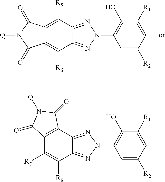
C12=C(C3=NN(C4=C(O)C([R1])=CC([R2])=C4)N=C3C([R8])=C1[R7])C(=O)N([Q])C2=O.C12=C([R5])C3=NN(C4=C(O)C([R1])=CC([R2])=C4)N=C3C([R6])=C1C(=O)N([Q])C2=O
